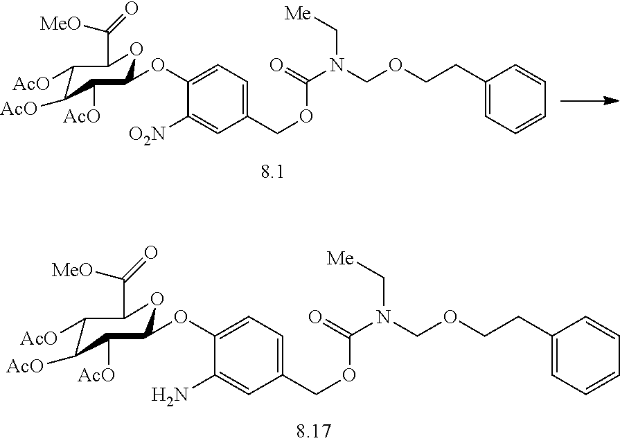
C1([AcO])C([AcO])C([AcO])C(OC2=CC=C(COC(N(COCCC3=CC=CC=C3)C[Me])=O)C=C2[O2N])OC1C([MeO])=O.C1([AcO])C([AcO])C([AcO])C(OC2=CC=C(COC(N(COCCC3=CC=CC=C3)C[Me])=O)C=C2N)OC1C([MeO])=O
